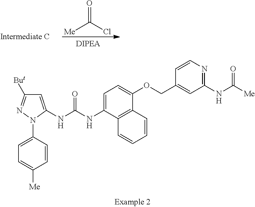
O=C(Cl)[Me].C1=C(NC(NC2=CC=C(OCC3=CC(NC([Me])=O)=NC=C3)C3=C2C=CC=C3)=O)N(C2=CC=C([Me])C=C2)N=C1[But]
